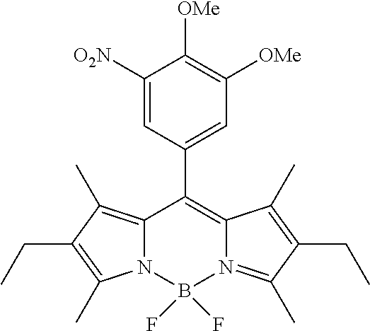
C1([O2N])=CC(C2=C3N(=C(C)C(CC)=C3C)B(F)(F)N3C2=C(C)C(CC)=C3C)=CC([OMe])=C1[OMe]
